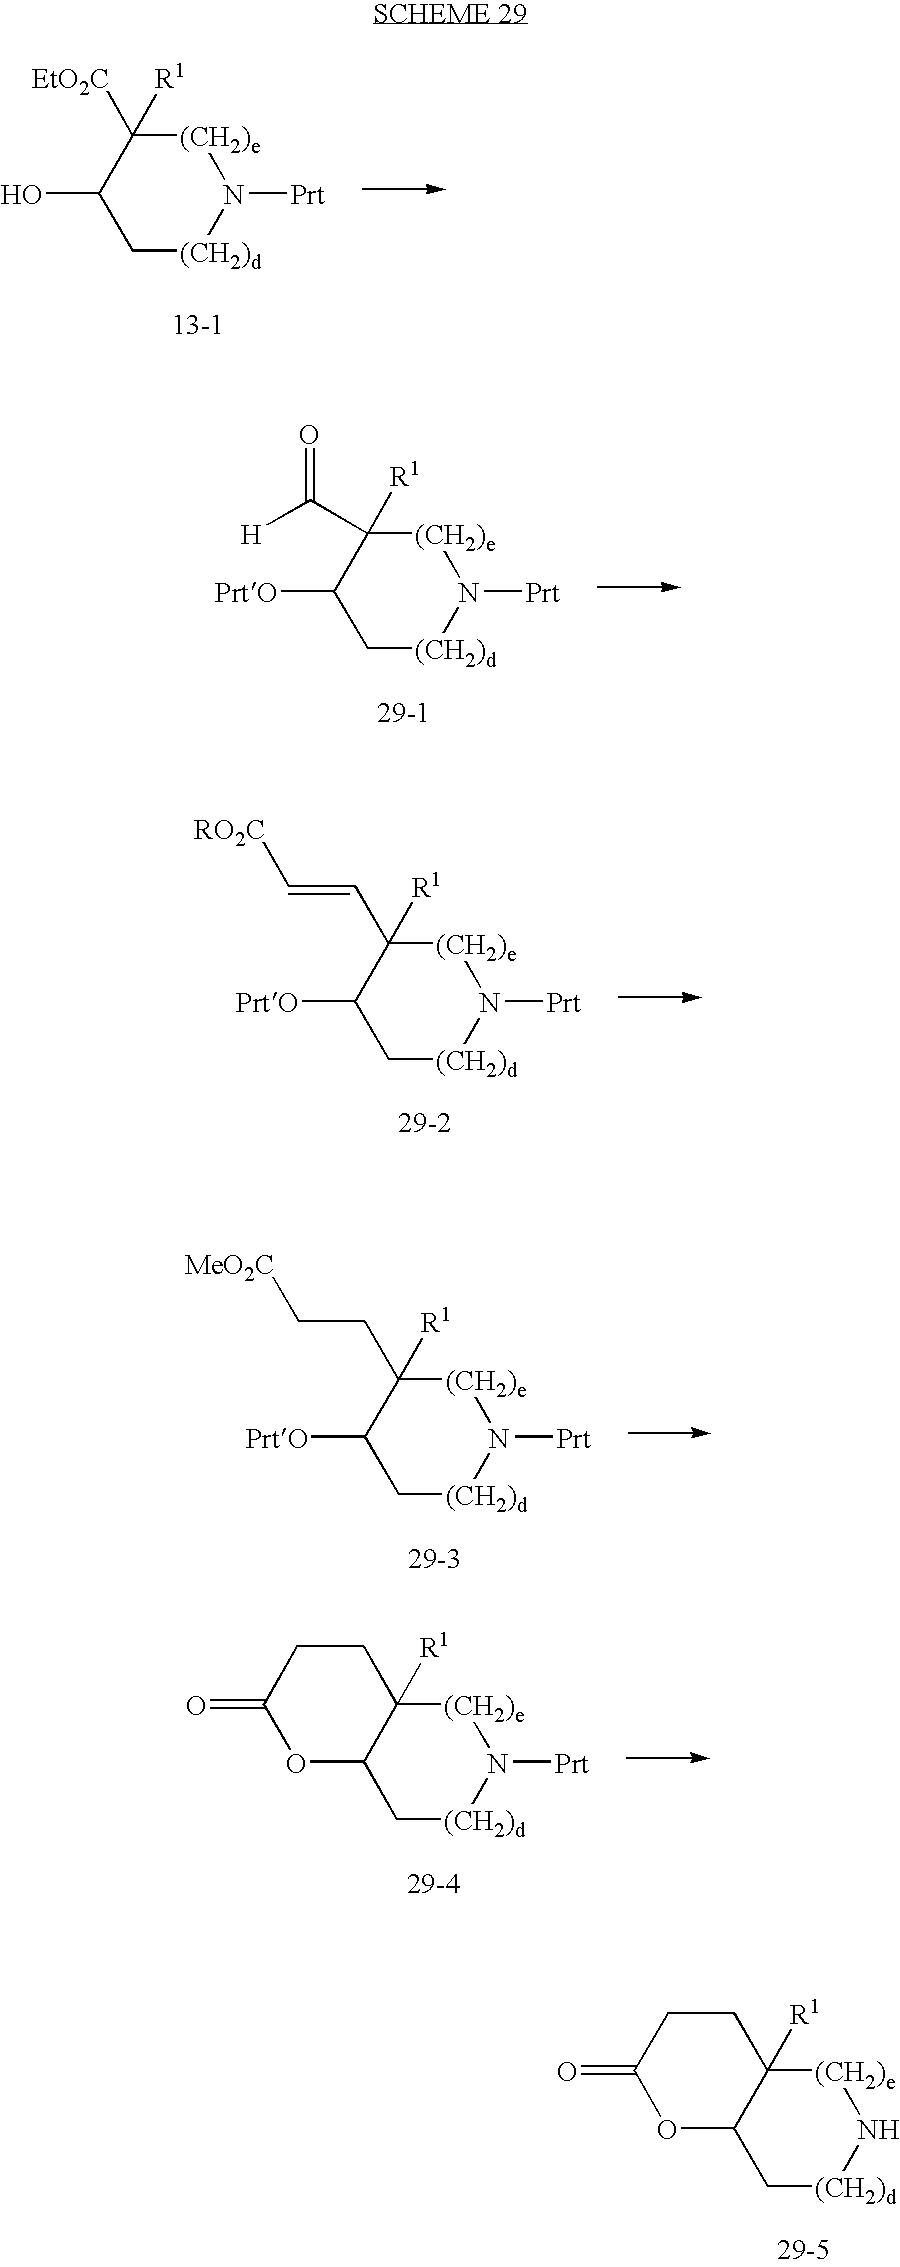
C1(O)C[(CH2)d]N([Prt])[(CH2)e]C1([EtO2C])[R1].C1([PrtO])C[(CH2)d]N([Prt])[(CH2)e]C1(C(=O)[H])[R1].C1([PrtO])C[(CH2)d]N([Prt])[(CH2)e]C1(C=C[RO2C])[R1].C1([PrtO])C[(CH2)d]N([Prt])[(CH2)e]C1(CC[MeO2C])[R1].C12C[(CH2)d]N([Prt])[(CH2)e]C1([R1])CCC(=O)O2.C12C[(CH2)d]N[(CH2)e]C1([R1])CCC(=O)O2
